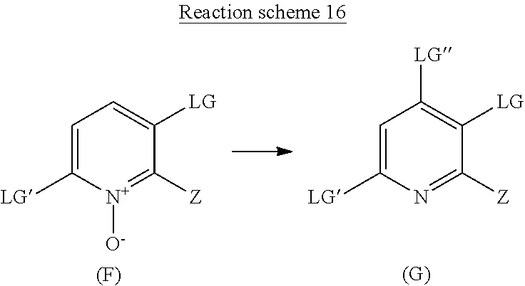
C1=C([LG])[N+]([O-])=C([Z])C([LG])=C1.[(F)].C1=C([LG])N=C([Z])C([LG])=C1[LG].[(G)]
